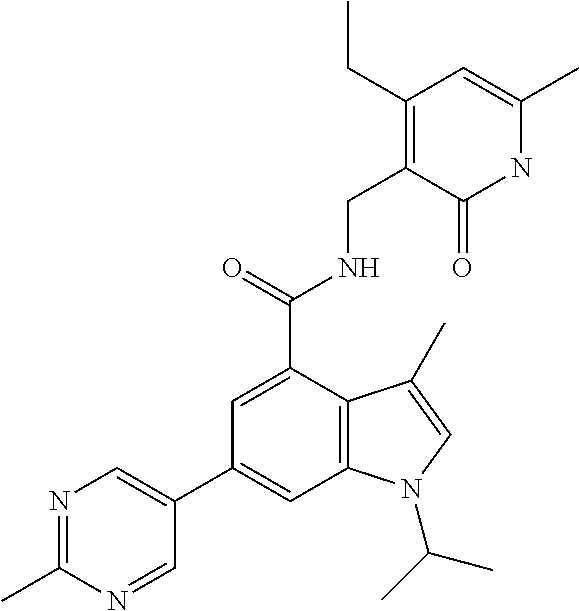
C1(C2=CC3=C(C(C(=O)NCC4=C(CC)C=C(C)NC4=O)=C2)C(C)=CN3C(C)C)=CN=C(C)N=C1
